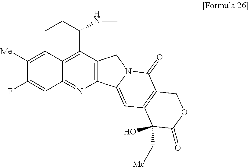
C1([Me])=C2C3=C(C4=C(N=C3C=C1F)C1=CC3=C(C(=O)N1C4)COC(=O)C3(C[Me])O)C(NC)CC2
